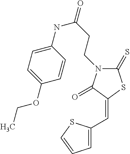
C1(=S)N(CCC(=O)NC2=CC=C(OCC)C=C2)C(=O)C(=CC2=CC=CS2)S1
